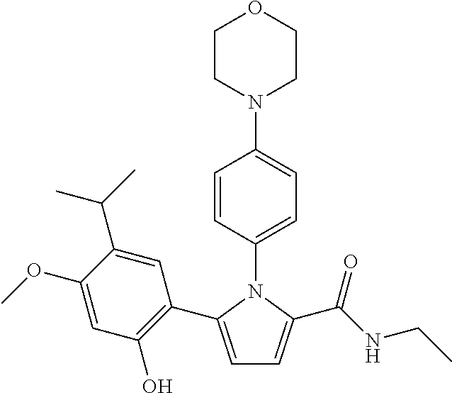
C1=C(C2=C(O)C=C(OC)C(C(C)C)=C2)N(C2=CC=C(N3CCOCC3)C=C2)C(C(NCC)=O)=C1
